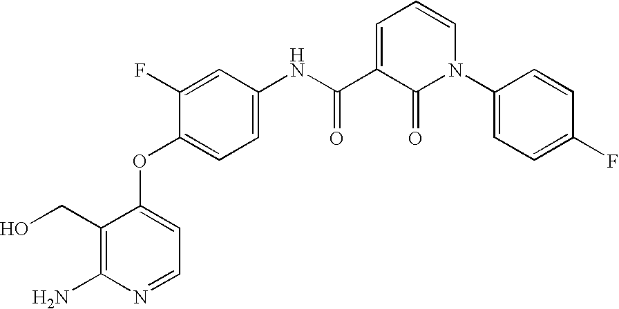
C1(CO)=C(N)N=CC=C1OC1=CC=C(NC(C2=CC=CN(C3=CC=C(F)C=C3)C2=O)=O)C=C1F
